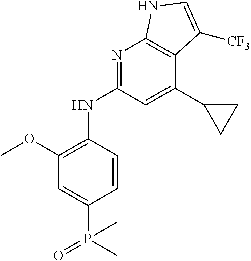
P(C1=CC(OC)=C(NC2=NC3=C(C(C4CC4)=C2)C([CF3])=CN3)C=C1)(C)(=O)C
